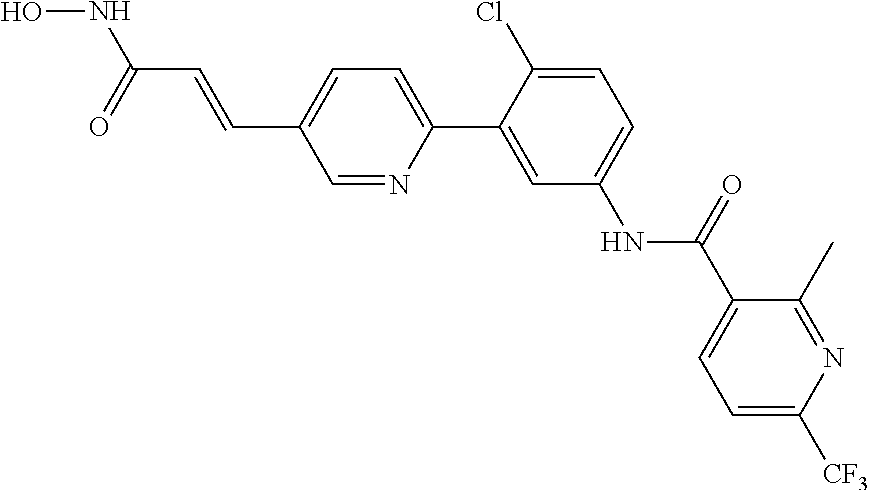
C(C1=CC=C(C2=CC(NC(C3=CC=C([CF3])N=C3C)=O)=CC=C2Cl)N=C1)=CC(NO)=O
